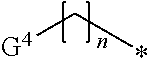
[G4]CC
